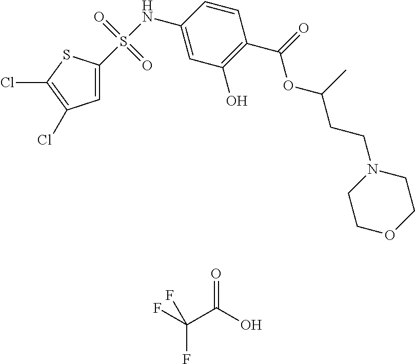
S(NC1=CC(O)=C(C(=O)OC(C)CCN2CCOCC2)C=C1)(=O)(=O)C1=CC(Cl)=C(Cl)S1.FC(C(O)=O)(F)F
